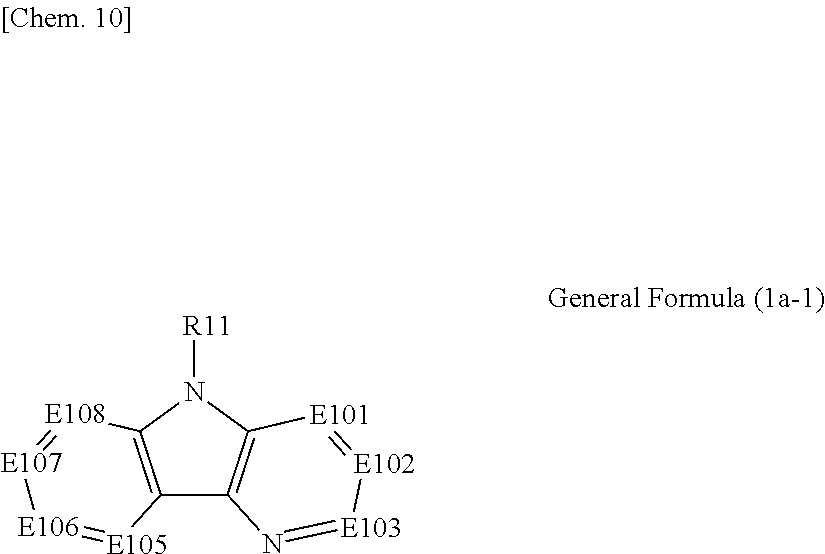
C12=C(N([R11])C3=C1N=[E103][E102]=[E101]3)[E108]=[E107][E106]=[E105]2
